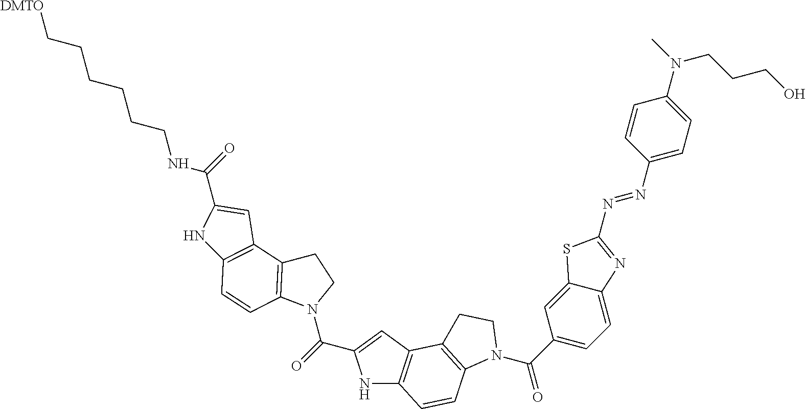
N1C2=C(C=C1C(=O)N1CCC3=C1C=CC1=C3C=C(C(=O)NCCCCCC[DMTO])N1)C1=C(C=C2)N(C(C2=CC=C3C(=C2)SC(N=NC2=CC=C(N(C)CCCO)C=C2)=N3)=O)CC1
